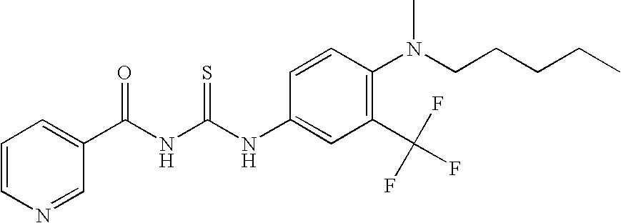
C(NC(NC1=CC(C(F)(F)F)=C(N(CCCCC)C)C=C1)=S)(=O)C1=CC=CN=C1
